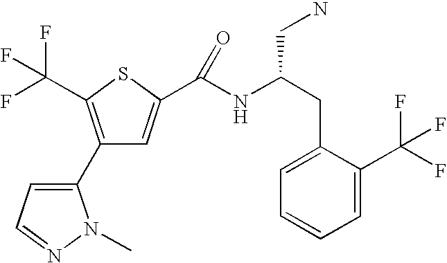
C1(C2=CC=NN2C)=C(C(F)(F)F)SC(C(NC(CN)CC2=CC=CC=C2C(F)(F)F)=O)=C1
